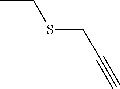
CCSCC#C
